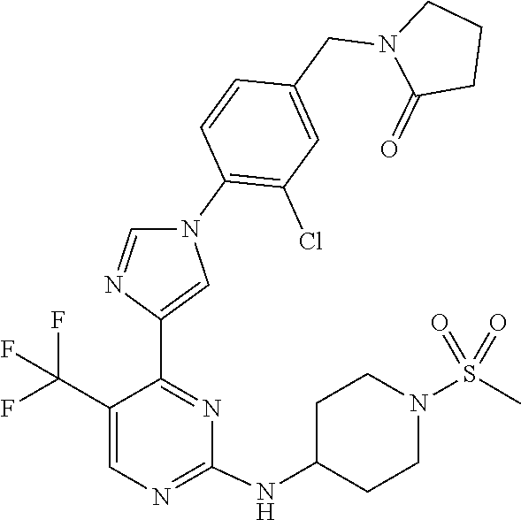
C1(NC2CCN(S(=O)(=O)C)CC2)=NC=C(C(F)(F)F)C(C2=CN(C3=C(Cl)C=C(CN4C(=O)CCC4)C=C3)C=N2)=N1
